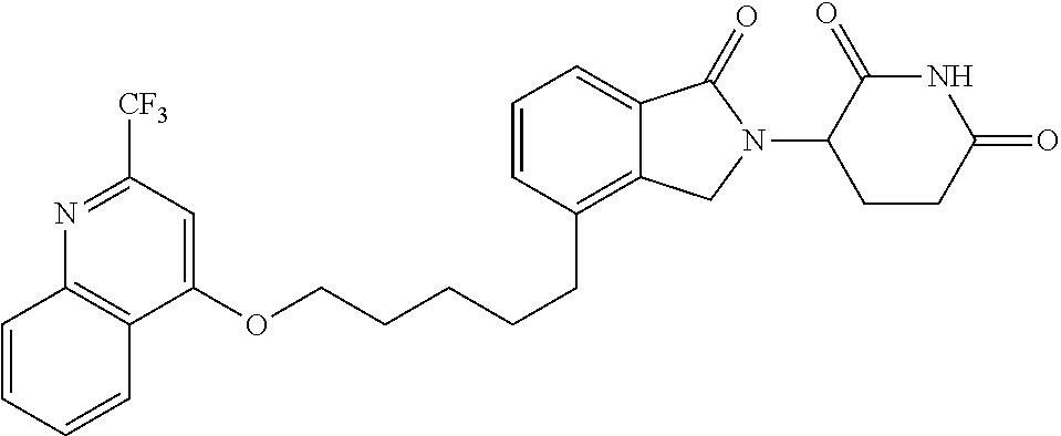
O(CCCCCC1=C2C(=CC=C1)C(=O)N(C1C(=O)NC(=O)CC1)C2)C1=CC([CF3])=NC2=C1C=CC=C2
